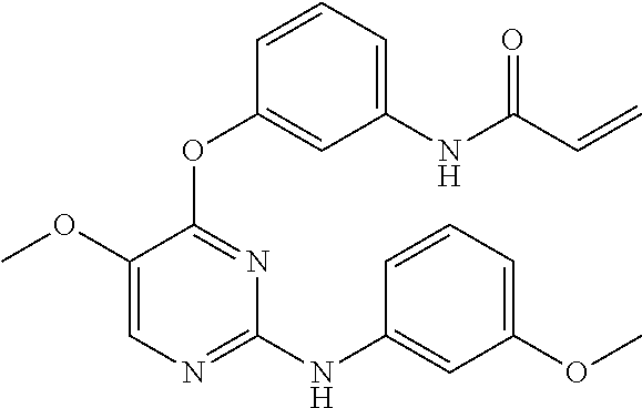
C1=C(OC)C(OC2=CC(NC(C=C)=O)=CC=C2)=NC(NC2=CC(OC)=CC=C2)=N1
